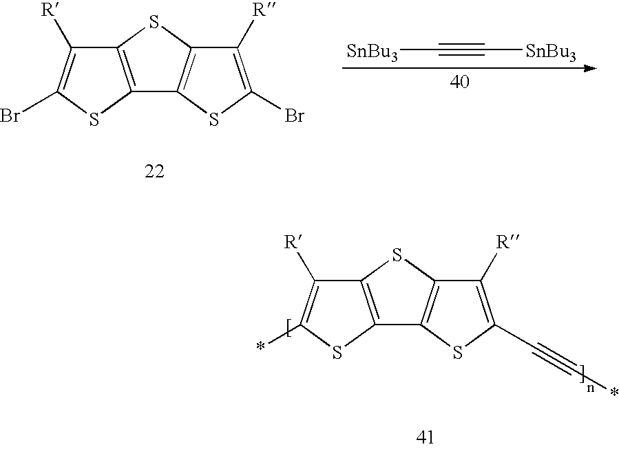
C1([R])=C(Br)SC2=C1SC1=C2SC(Br)=C1[R].C(#C[SnBu3])[SnBu3].C1([R])=C(C#C*)SC2=C1SC1=C2SC(*)=C1[R]
